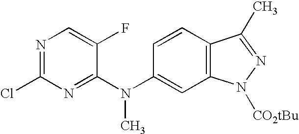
N1=C(Cl)N=C(N(C2=CC3=C(C=C2)C(C)=NN3[CO2tBu])C)C(F)=C1
